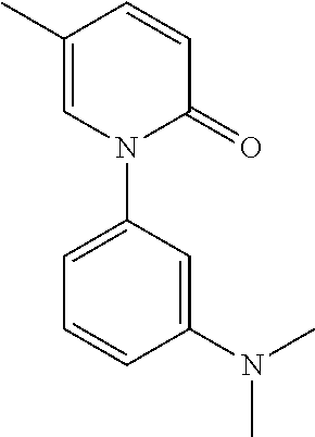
C1(C)=CN(C2=CC=CC(N(C)C)=C2)C(=O)C=C1
